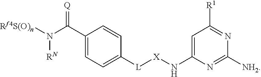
C1=C([L][X]NC2=CC([R1])=NC([NH2])=N2)C=CC(C(N([Rf4S(O)n])[RN])=[Q])=C1
